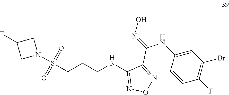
FC1CN(S(=O)(=O)CCCNC2=NON=C2C(NC2=CC(Br)=C(F)C=C2)=NO)C1
